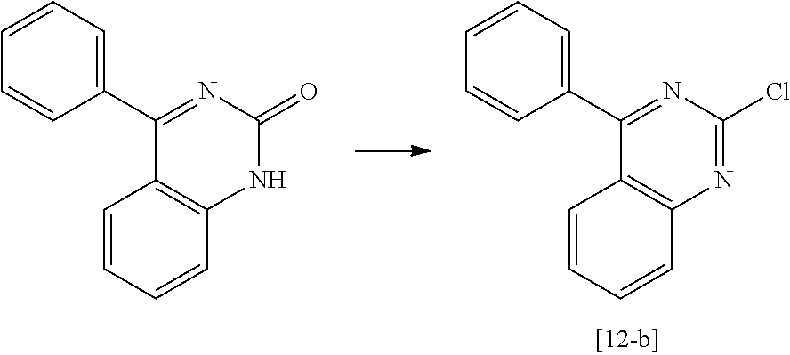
C1(C2=NC(=O)NC3=C2C=CC=C3)=CC=CC=C1.C1(C2=NC(Cl)=NC3=C2C=CC=C3)=CC=CC=C1
